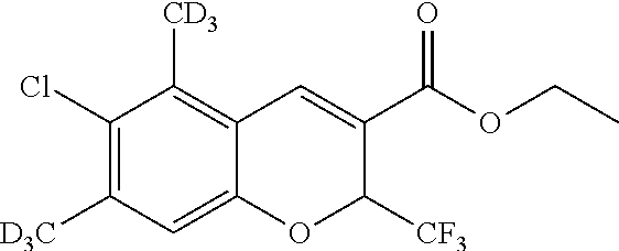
C1(Cl)=C([D3C])C=C2C(=C1[CD3])C=C(C(OCC)=O)C([CF3])O2
